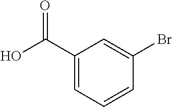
C1(C(O)=O)=CC=CC(Br)=C1
